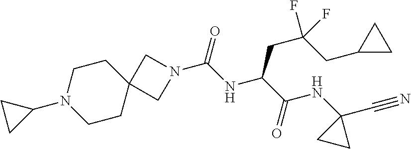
N1(C(NC(C(NC2(C#N)CC2)=O)CC(CC2CC2)(F)F)=O)CC2(C1)CCN(C1CC1)CC2
